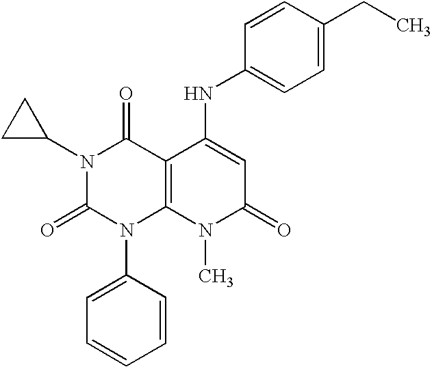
N1(C2CC2)C(=O)N(C2=CC=CC=C2)C2=C(C1=O)C(NC1=CC=C(CC)C=C1)=CC(=O)N2C
